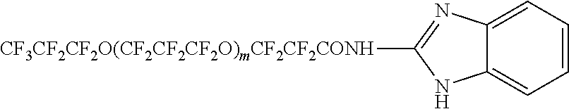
C1=CC=C2C(=C1)NC([CF3CF2CF2O(CF2CF2CF2O)mCF2CF2CONH])=N2
